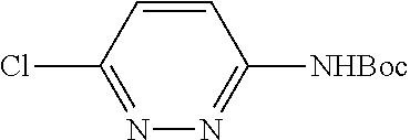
C1=CC(Cl)=NN=C1[NHBoc]
